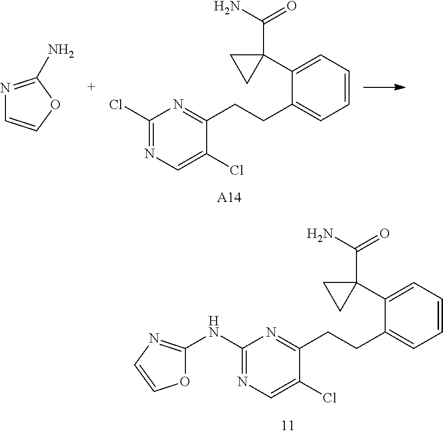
ClC1=NC=C(Cl)C(CCC2=CC=CC=C2C2(C(N)=O)CC2)=N1.[A14].N1=C(N)OC=C1.C1(NC2=NC=C(Cl)C(CCC3=CC=CC=C3C3(C(N)=O)CC3)=N2)=NC=CO1
